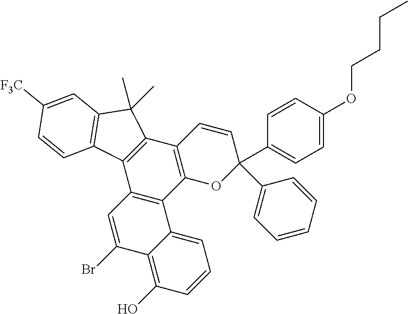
C1=C(OCCCC)C=CC(C2(C3=CC=CC=C3)C=CC3=C(O2)C2=C(C4=C3C(C)(C)C3=C4C=CC([F3C])=C3)C=C(Br)C3=C(O)C=CC=C23)=C1
